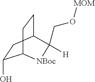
C1(O)CC2CCC1[NBoc]C2([H])CO[MOM]
